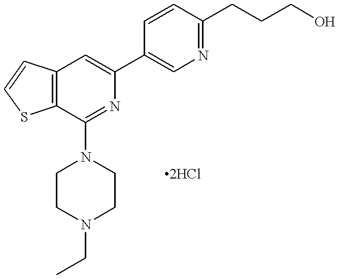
C12=C(C=C(C3=CN=C(CCCO)C=C3)N=C1N1CCN(CC)CC1)C=CS2
